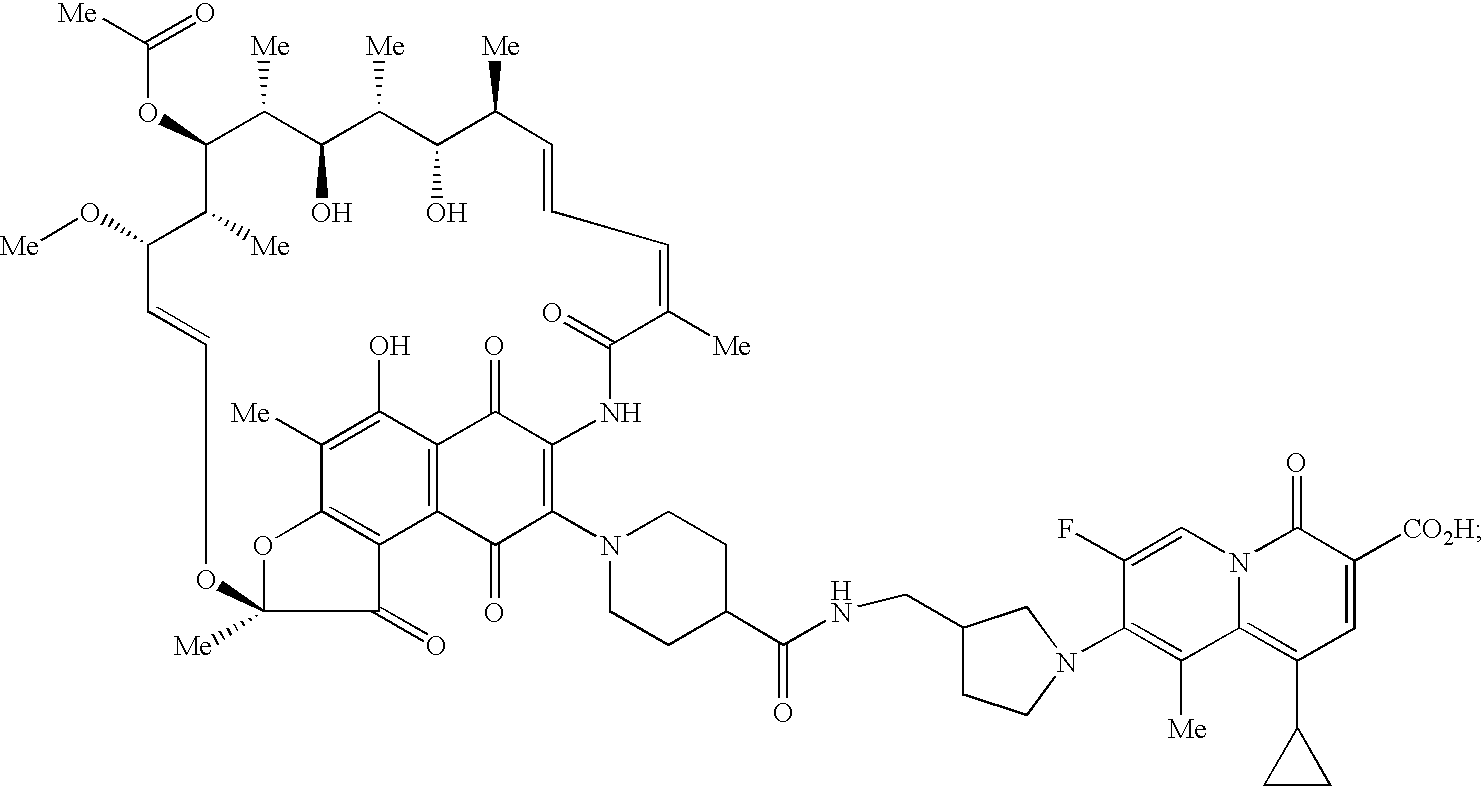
C(OC1C([Me])C(O)C([Me])C(O)C([Me])C=CC=C([Me])C(=O)NC2=C(N3CCC(C(=O)NCC4CN(C5=C([Me])C6=C(C7CC7)C=C([CO2H])C(=O)N6C=C5F)CC4)CC3)C(=O)C3=C(C2=O)C(O)=C([Me])C2=C3C(=O)C([Me])(O2)OC=CC(O[Me])C1[Me])([Me])=O
